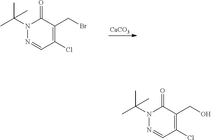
[CaCO3].C1(Cl)=C(CBr)C(=O)N(C(C)(C)C)N=C1.C1(Cl)=C(CO)C(=O)N(C(C)(C)C)N=C1
